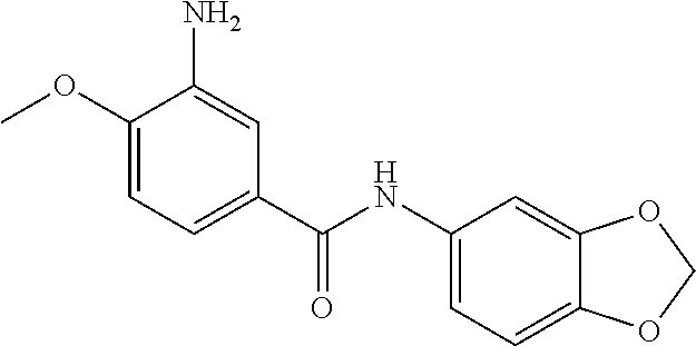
C1(OC)=CC=C(C(=O)NC2=CC=C3C(=C2)OCO3)C=C1N
